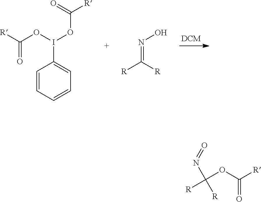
N(=C([R])[R])O.C1=CC=CC=C1I(OC([R])=O)OC([R])=O.C(=O)([R])OC(N=O)([R])[R]
